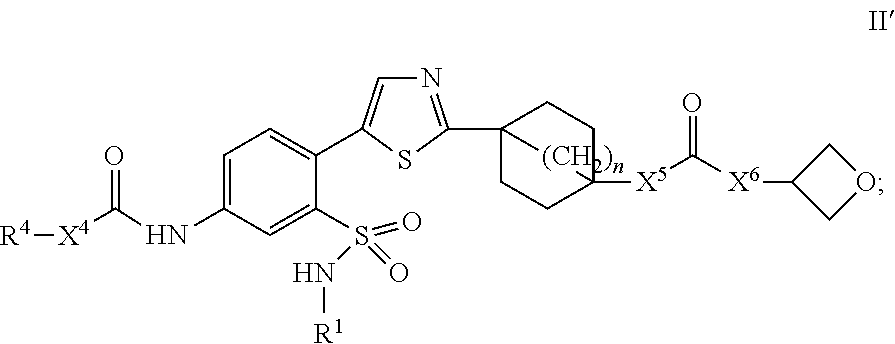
N1=C(C23CCC([X5]C([X6]C4COC4)=O)(CC2)[(CH2)n]3)SC(C2=CC=C(NC([X4][R4])=O)C=C2S(=O)(=O)N[R1])=C1
